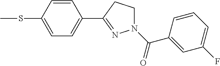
C1=CC(SC)=CC=C1C1=NN(C(=O)C2=CC(F)=CC=C2)CC1
